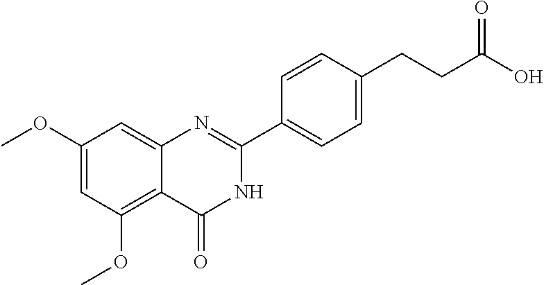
C1(OC)=CC(OC)=C2C(=C1)N=C(C1=CC=C(CCC(O)=O)C=C1)NC2=O
